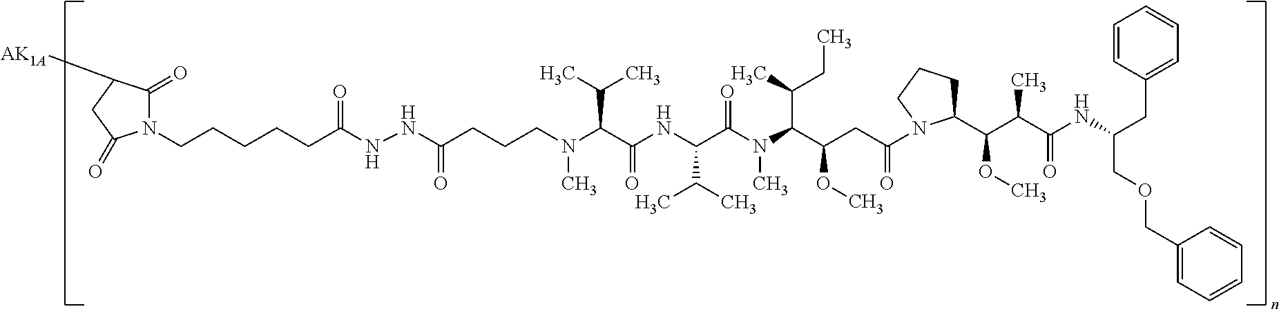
C1(COCC(NC(C(C(C2CCCN2C(CC(C(N(C(C(NC(C(N(CCCC(NNC(CCCCCN2C(=O)C([AK1A])CC2=O)=O)=O)C)C(C)C)=O)C(C)C)=O)C)C(C)CC)OC)=O)OC)C)=O)CC2=CC=CC=C2)=CC=CC=C1
